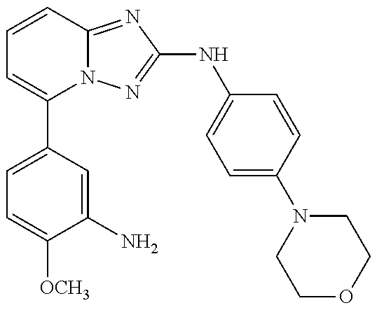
C1=C(C2=CC=CC3=NC(NC4=CC=C(N5CCOCC5)C=C4)=NN23)C=C(N)C([OCH3])=C1
